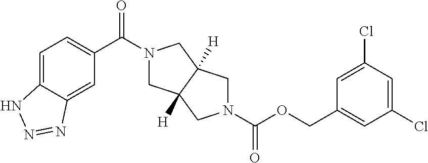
C1=C2C(=CC(C(=O)N3CC4([H])CN(C(OCC5=CC(Cl)=CC(Cl)=C5)=O)CC4([H])C3)=C1)N=NN2
